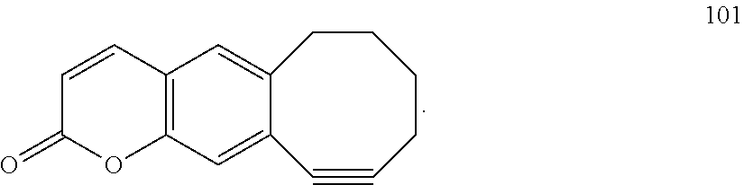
C12=CC3=C(C=C1C#CCCCC2)OC(=O)C=C3
